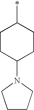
C1CC(N2CCCC2)CCC1*
